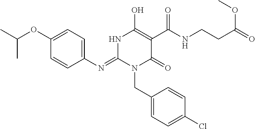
C1(N=C2N(CC3=CC=C(Cl)C=C3)C(=O)C(C(NCCC(=O)OC)=O)=C(O)N2)=CC=C(OC(C)C)C=C1
